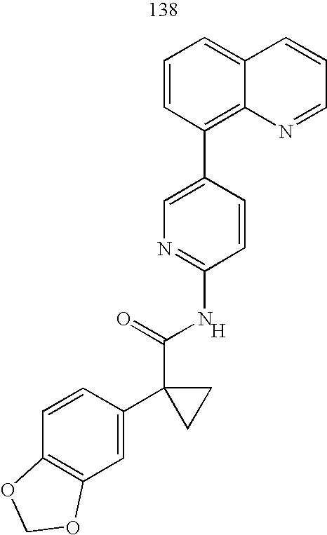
C1=CC(C2(C(=O)NC3=NC=C(C4=C5C(=CC=C4)C=CC=N5)C=C3)CC2)=CC2=C1OCO2.[H]
